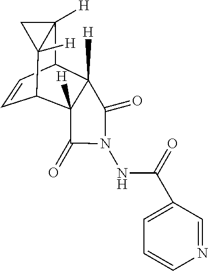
C1=CC2C3([H])C([H])(C1C1([H])C2([H])C1)C(=O)N(NC(=O)C1=CC=CN=C1)C3=O
